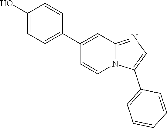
C1(O)=CC=C(C2=CC3=NC=C(C4=CC=CC=C4)N3C=C2)C=C1
